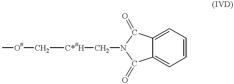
C12=CC=CC=C1C(=O)N(C[C*#H]C[O#]C)C2=O
